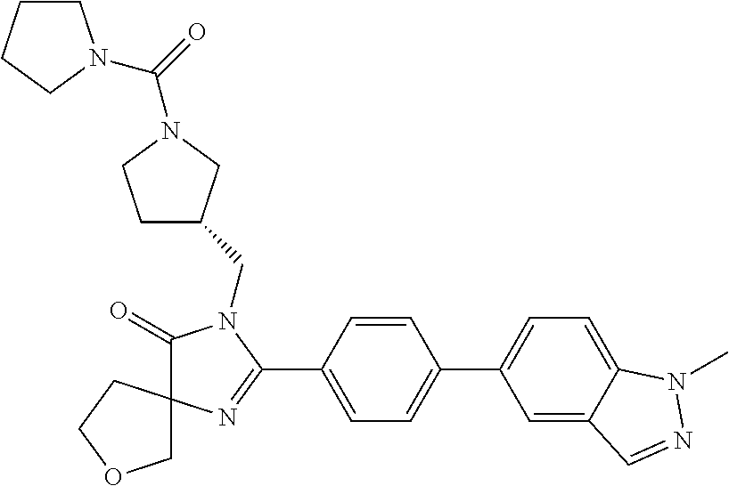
C1(=O)N(CC2CCN(C(=O)N3CCCC3)C2)C(C2=CC=C(C3=CC=C4C(=C3)C=NN4C)C=C2)=NC12COCC2
